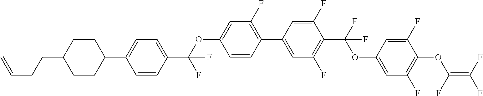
C1(C2=C(F)C=C(OC(C3=CC=C(C4CCC(CCC=C)CC4)C=C3)(F)F)C=C2)=CC(F)=C(C(F)(OC2=CC(F)=C(OC(=C(F)F)F)C(F)=C2)F)C(F)=C1
